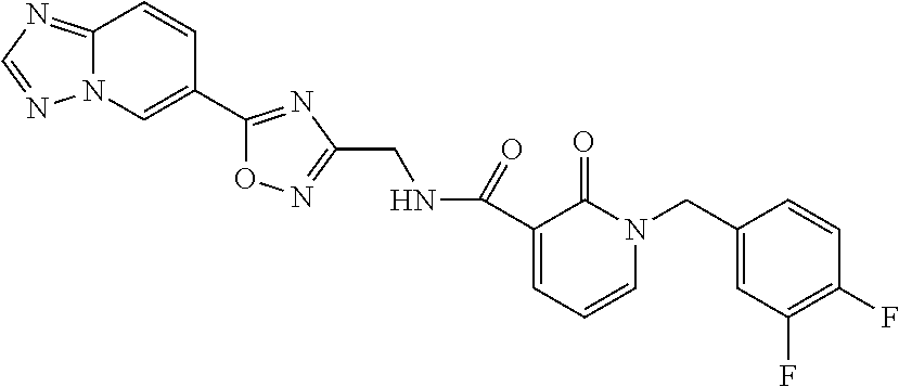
N12C(=NC=N1)C=CC(C1=NC(CNC(=O)C3=CC=CN(CC4=CC(F)=C(F)C=C4)C3=O)=NO1)=C2
